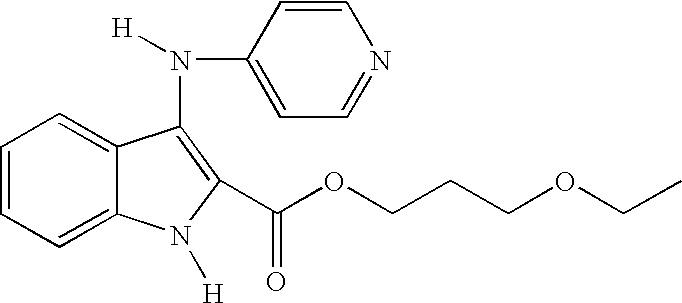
C1=CC=C2C(=C1)C(N([H])C1=CC=NC=C1)=C(C(OCCCOCC)=O)N2[H]
